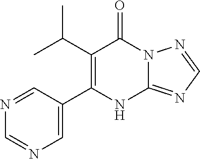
C12=NC=NN1C(=O)C(C(C)C)=C(C1=CN=CN=C1)N2
